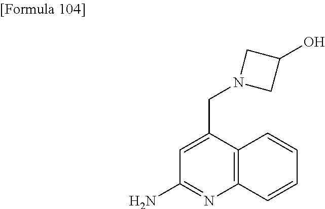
C1(N)=NC2=C(C(CN3CC(O)C3)=C1)C=CC=C2
